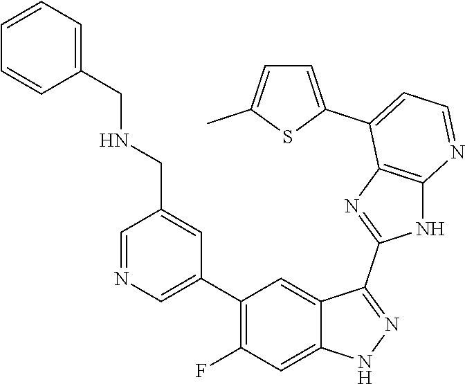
C1=NC=C(C2=C(F)C=C3C(=C2)C(C2=NC4=C(N2)N=CC=C4C2=CC=C(C)S2)=NN3)C=C1CNCC1=CC=CC=C1
